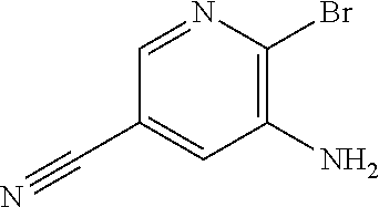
C1=NC(Br)=C(N)C=C1C#N
